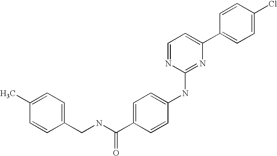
C1=CC(C2=CC=NC(NC3=CC=C(C(NCC4=CC=C(C)C=C4)=O)C=C3)=N2)=CC=C1Cl
